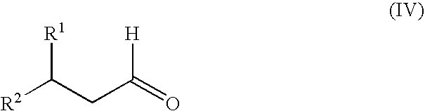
[R2]C(CC(=O)[H])[R1]
